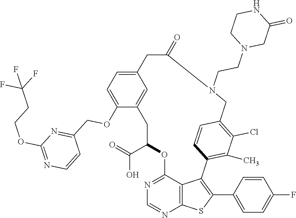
C1C(C(=O)O)OC2=NC=NC3=C2C(=C(C2=CC=C(F)C=C2)S3)C2=C(C)C(Cl)=C(C=C2)CN(CCN2CC(=O)NCC2)C(=O)CC2=CC=C(OCC3=NC(OCCC(F)(F)F)=NC=C3)C1=C2
